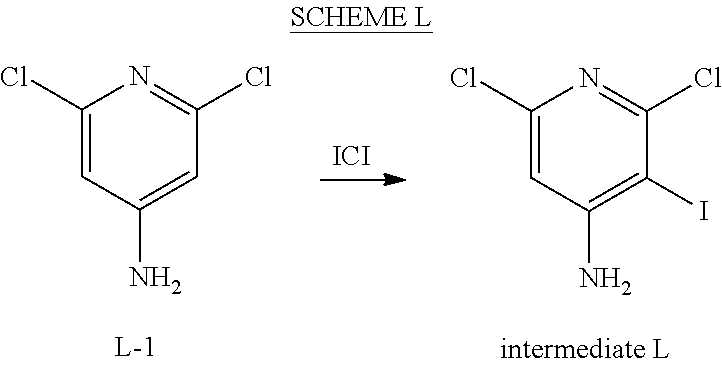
C1(Cl)=CC(N)=CC(Cl)=N1.[ICI].C1(Cl)=CC(N)=C(I)C(Cl)=N1
